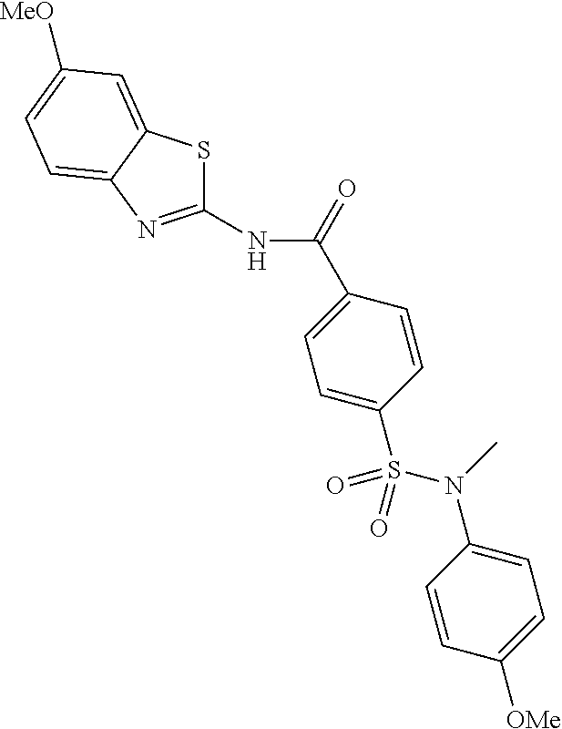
N(C(=O)C1=CC=C(S(N(C2=CC=C([OMe])C=C2)C)(=O)=O)C=C1)C1=NC2=CC=C([MeO])C=C2S1
